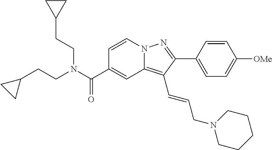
C1=CN2C(=C(C=CCN3CCCCC3)C(C3=CC=C([OMe])C=C3)=N2)C=C1C(N(CCC1CC1)CCC1CC1)=O
